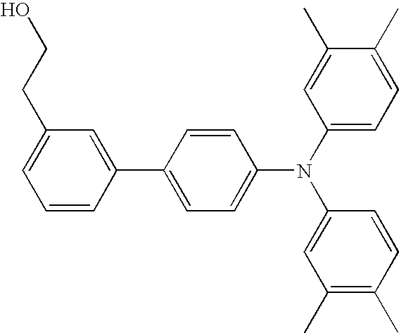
C1=CC(C2=CC=C(N(C3=CC(C)=C(C)C=C3)C3=CC=C(C)C(C)=C3)C=C2)=CC(CCO)=C1
